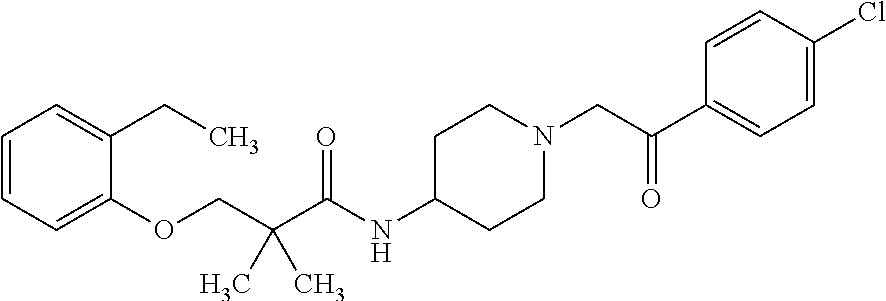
C1(OCC(C(NC2CCN(CC(C3=CC=C(Cl)C=C3)=O)CC2)=O)(C)C)=CC=CC=C1CC
